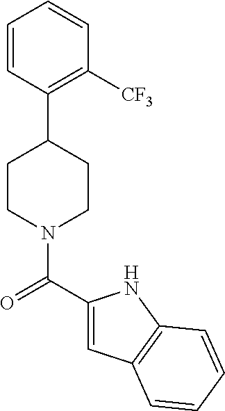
C1CN(C(=O)C2=CC3=C(N2)C=CC=C3)CCC1C1=C([CF3])C=CC=C1
